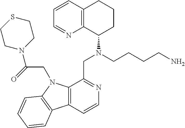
C1=CC2=C(N=C1)C(N(CCCCN)CC1=NC=CC3=C1N(CC(N1CCSCC1)=O)C1=C3C=CC=C1)CCC2
